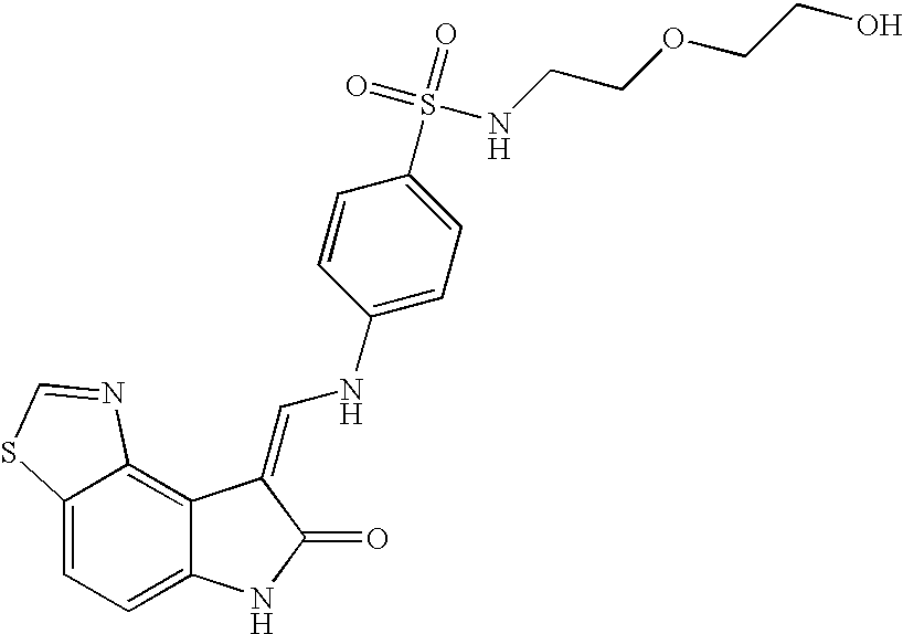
C12=CC=C3C(=C1N=CS2)C(=CNC1=CC=C(S(=O)(=O)NCCOCCO)C=C1)C(=O)N3
